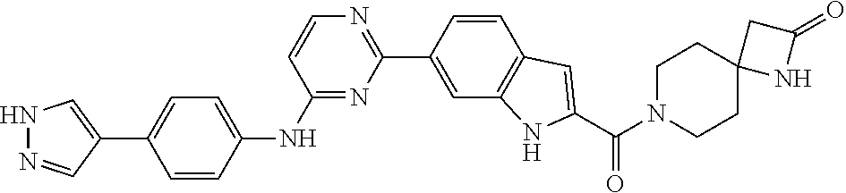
N1=C(NC2=CC=C(C3=CNN=C3)C=C2)C=CN=C1C1=CC2=C(C=C1)C=C(C(N1CCC3(CC1)NC(=O)C3)=O)N2
